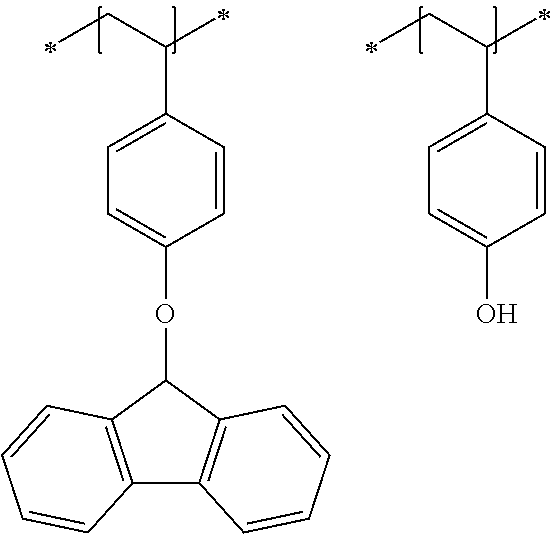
C1=CC(C(CC)C)=CC=C1OC1C2=C(C3=C1C=CC=C3)C=CC=C2.C1=CC(C(CC)C)=CC=C1O
